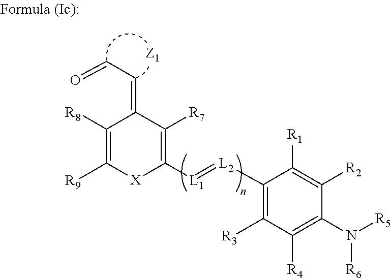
C1([R8])=C([R9])[X]C([L1]=[L2]C2=C([R3])C([R4])=C(N([R6])[R5])C([R2])=C2[R1])=C([R7])C1=CC=O
